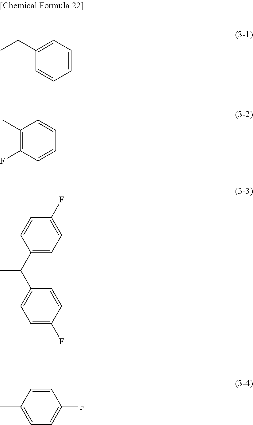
C1=CC=CC=C1CC.C1(C)=C(F)C=CC=C1.C1(C(C)C2=CC=C(F)C=C2)=CC=C(F)C=C1.C1(C)=CC=C(F)C=C1
